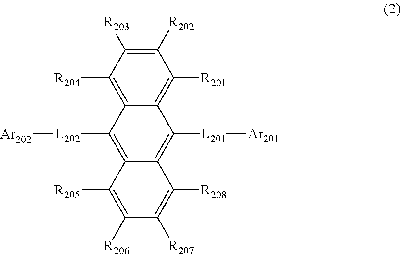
C1([R202])=C([R203])C([R204])=C2C(=C1[R201])C([L201][Ar201])=C1C(=C2[L202][Ar202])C([R205])=C([R206])C([R207])=C1[R208]
